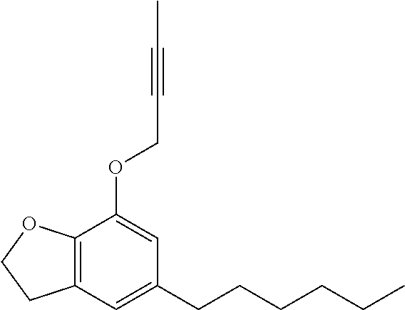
C12=C(C=C(CCCCCC)C=C1OCC#CC)CCO2
